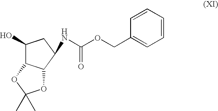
N(C1C2C(C(O)C1)OC(C)(C)O2)C(OCC1=CC=CC=C1)=O
